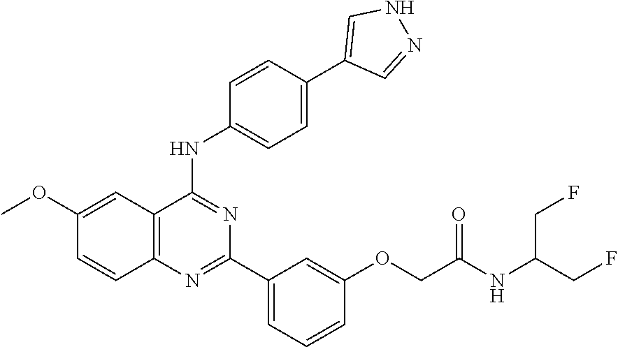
C12=C(N=C(C3=CC=CC(OCC(NC(CF)CF)=O)=C3)N=C1NC1=CC=C(C3=CNN=C3)C=C1)C=CC(OC)=C2
